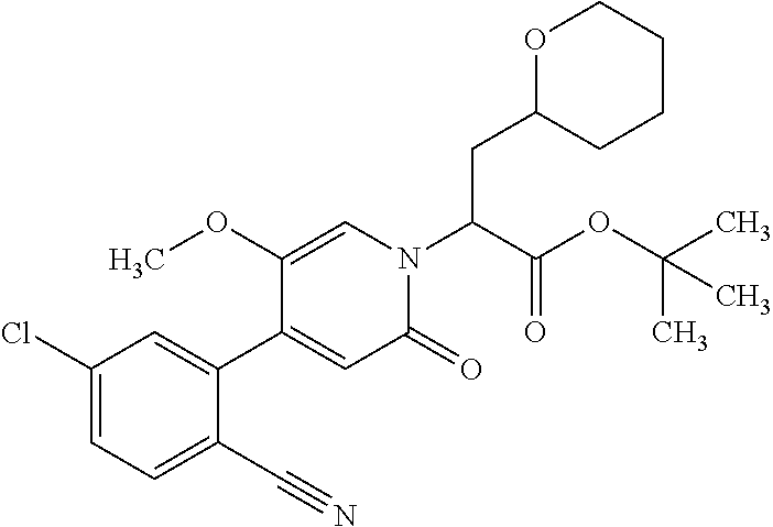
C(C(N1C=C(OC)C(C2=CC(Cl)=CC=C2C#N)=CC1=O)C(OC(C)(C)C)=O)C1CCCCO1
